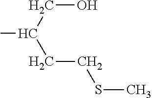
C(C(CCSC)C)O
